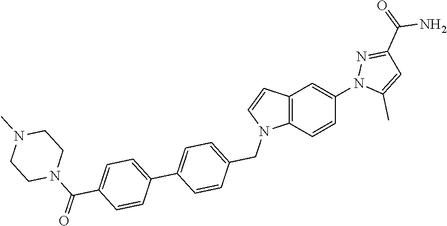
C12=C(C=CC(N3C(C)=CC(C(=O)N)=N3)=C1)N(CC1=CC=C(C3=CC=C(C(N4CCN(C)CC4)=O)C=C3)C=C1)C=C2
